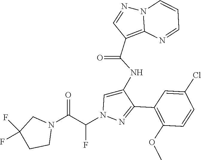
C1(C2=NN(C(C(N3CC(F)(F)CC3)=O)F)C=C2NC(C2=C3N(N=C2)C=CC=N3)=O)=C(OC)C=CC(Cl)=C1
